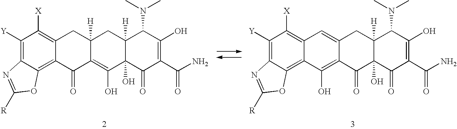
C1([Y])=C2C(=C3C(=C1[X])CC1([H])C(=C(O)C4(O)C([H])(C1)C(N(C)C)C(O)=C(C(N)=O)C4=O)C3=O)OC([R])=N2.C1([Y])=C2C(=C3C(=C1[X])C=C1C(=C3O)C(=O)C3(O)C([H])(C1)C(N(C)C)C(O)=C(C(N)=O)C3=O)OC([R])=N2
